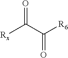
[Rx]C(C([R6])=O)=O
